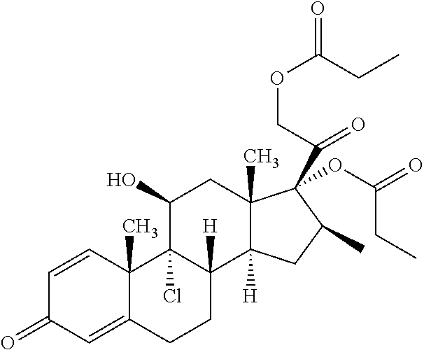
C1=CC2(C)C(=CC1=O)CCC1([H])C2(Cl)C(O)CC2(C)C1([H])CC(C)C2(C(COC(CC)=O)=O)OC(=O)CC
